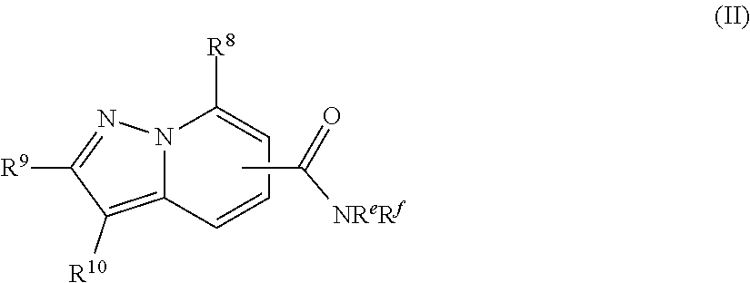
N12C([R8])=CC=CC1=C([R10])C([R9])=N2.O=C(C)[NReRf]
